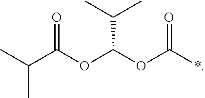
*C(OC(OC(C(C)C)=O)C(C)C)=O
